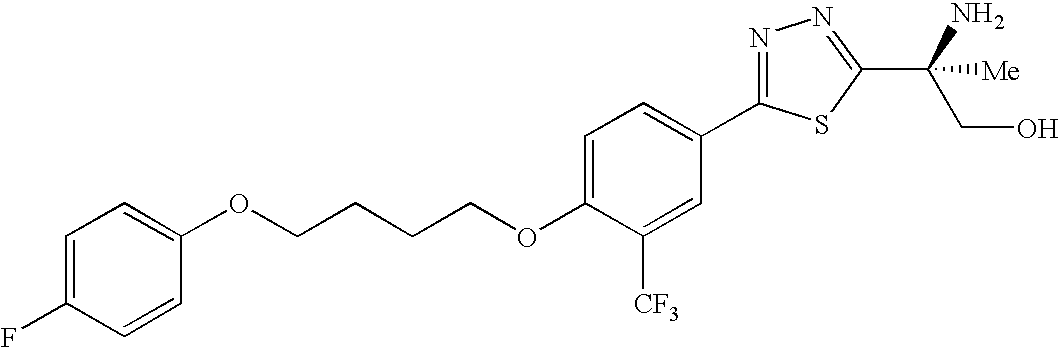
C1=C(F)C=CC(OCCCCOC2=CC=C(C3=NN=C(C(CO)(N)[Me])S3)C=C2[CF3])=C1
